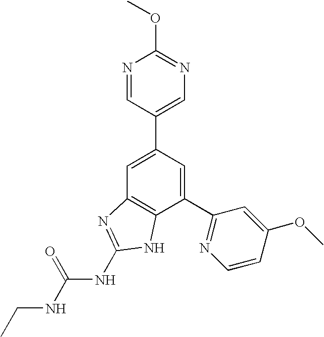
C1=C(C2=CN=C(OC)N=C2)C=C(C2=NC=CC(OC)=C2)C2=C1N=C(NC(NCC)=O)N2
